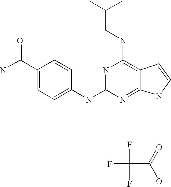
NC(C1=CC=C(NC2=NC(NCC(C)C)=C3C(=N2)NC=C3)C=C1)=O.O=C(O)C(F)(F)F
